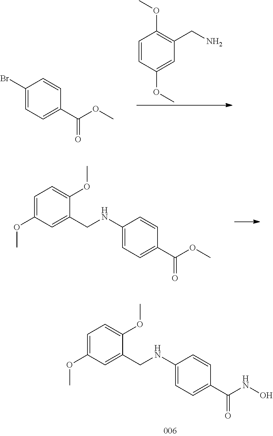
C1=C(OC)C=C(CNC2=CC=C(C(OC)=O)C=C2)C(OC)=C1.C1=C(OC)C=C(CNC2=CC=C(C(NO)=O)C=C2)C(OC)=C1.C1(Br)=CC=C(C(OC)=O)C=C1.C1=CC(OC)=CC(CN)=C1OC
